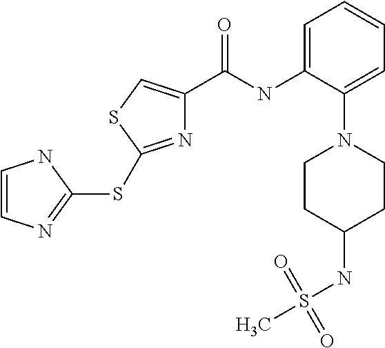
N1=C(SC2=NC=CN2)SC=C1C(NC1=CC=CC=C1N1CCC(NS(=O)(=O)C)CC1)=O
